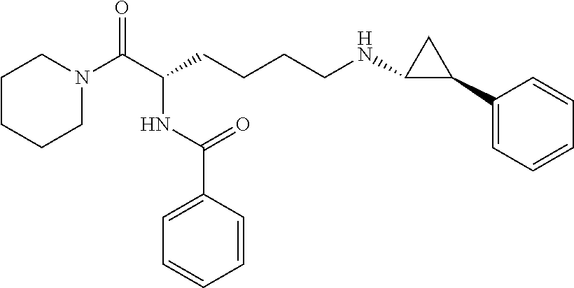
C1CCCN(C(C(CCCCNC2C(C3=CC=CC=C3)C2)NC(C2=CC=CC=C2)=O)=O)C1
